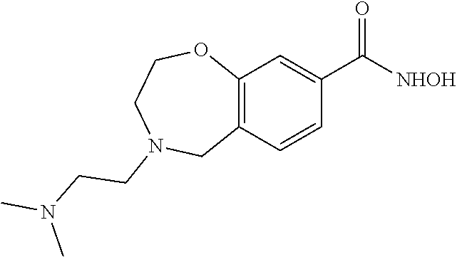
C12=C(C=CC(C([NHOH])=O)=C1)CN(CCN(C)C)CCO2
